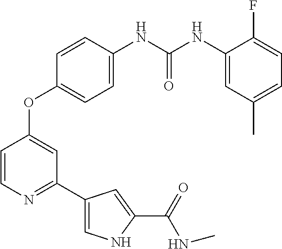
C1=CN=C(C2=CNC(C(NC)=O)=C2)C=C1OC1=CC=C(NC(NC2=CC(C)=CC=C2F)=O)C=C1
